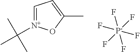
C1=[N+](C(C)(C)C)OC(C)=C1.[P-](F)(F)(F)(F)(F)F
